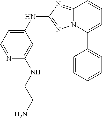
C1=CC=C(C2=CC=CC=C2)N2C1=NC(NC1=CC=NC(NCCN)=C1)=N2
